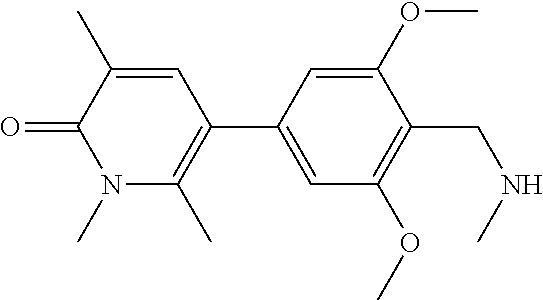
O=C1C(C)=CC(C2=CC(OC)=C(CNC)C(OC)=C2)=C(C)N1C
